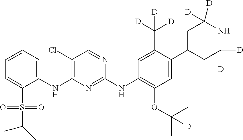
C1=CC=C(S(C(C)C)(=O)=O)C(NC2=C(Cl)C=NC(NC3=C(OC(C)(C)[D])C=C(C4CC([D])([D])NC([D])([D])C4)C(C([D])([D])[D])=C3)=N2)=C1
